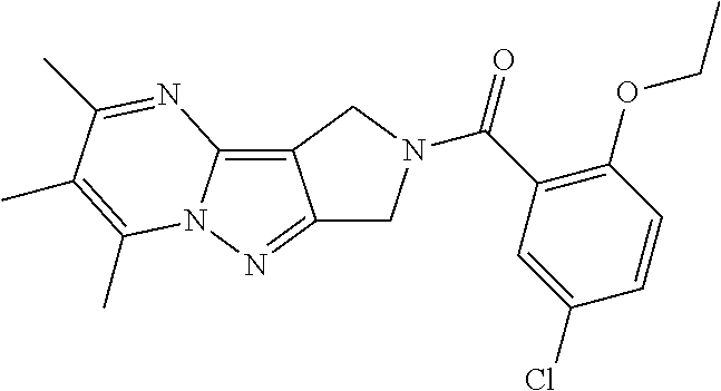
C12=NN3C(=C1CN(C(C1=C(OCC)C=CC(Cl)=C1)=O)C2)N=C(C)C(C)=C3C
